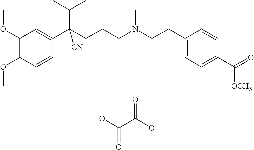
C1(OC)=C(OC)C=CC(C(CCCN(CCC2=CC=C(C(=O)[OCH3])C=C2)C)(C(C)C)[CN])=C1.OC(C(O)=O)=O
